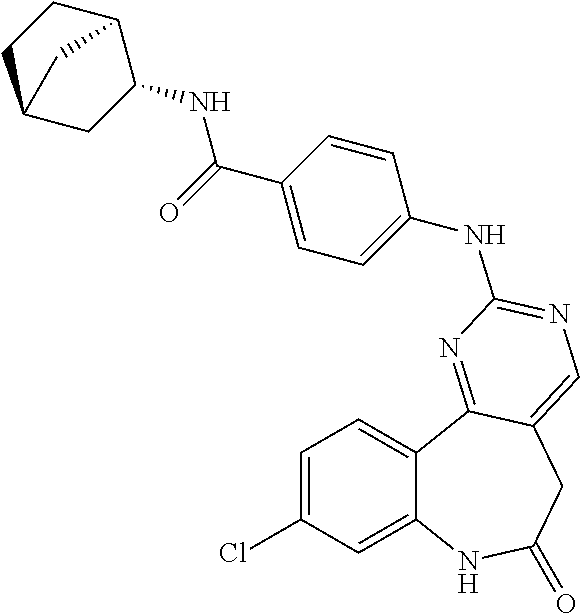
C1=C(Cl)C=C2C(=C1)C1=NC(NC3=CC=C(C(=O)NC4C5CCC(C4)C5)C=C3)=NC=C1CC(=O)N2
